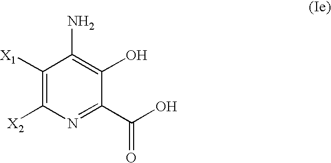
C1([X1])=C([X2])N=C(C(O)=O)C(O)=C1N
